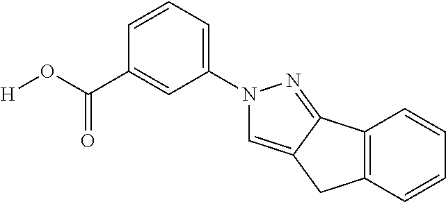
C1(N2C=C3C(=N2)C2=C(C3)C=CC=C2)=CC=CC(C(O[H])=O)=C1
